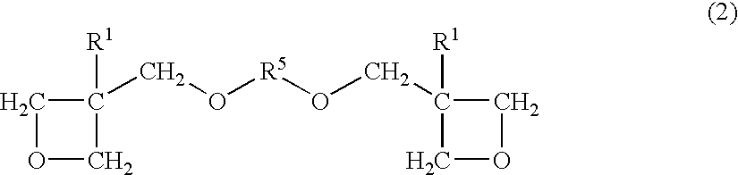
C1OCC1([R1])CO[R5]OCC1([R1])COC1
